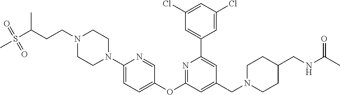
C1(Cl)=CC(Cl)=CC(C2=CC(CN3CCC(CNC(C)=O)CC3)=CC(OC3=CC=C(N4CCN(CCC(S(=O)(=O)C)C)CC4)N=C3)=N2)=C1
